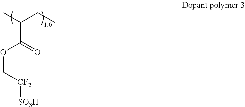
CC(CC)C(=O)OC[CF2][SO3H]
